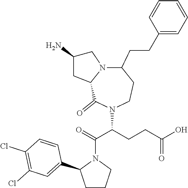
O=C(C(CCC(O)=O)N1C(=O)C2N(C(CCC3=CC=CC=C3)CC1)CC(N)C2)N1CCCC1C1=CC(Cl)=C(Cl)C=C1
